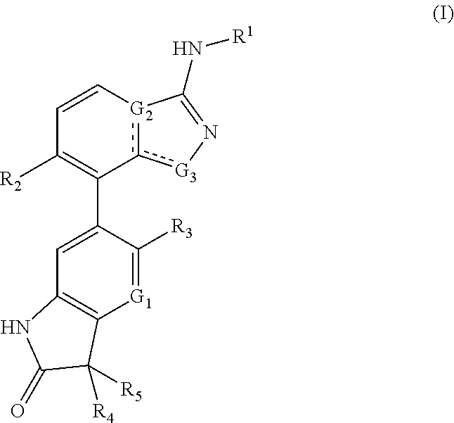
C1=C[G2]2c([G3]N=C2N[R1])C(C2=CC3=C([G1]=C2[R3])C([R5])([R4])C(=O)N3)=C1[R2]
